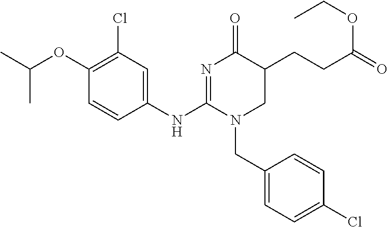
C1(NC2=NC(=O)C(CCC(=O)OCC)CN2CC2=CC=C(Cl)C=C2)=CC(Cl)=C(OC(C)C)C=C1
